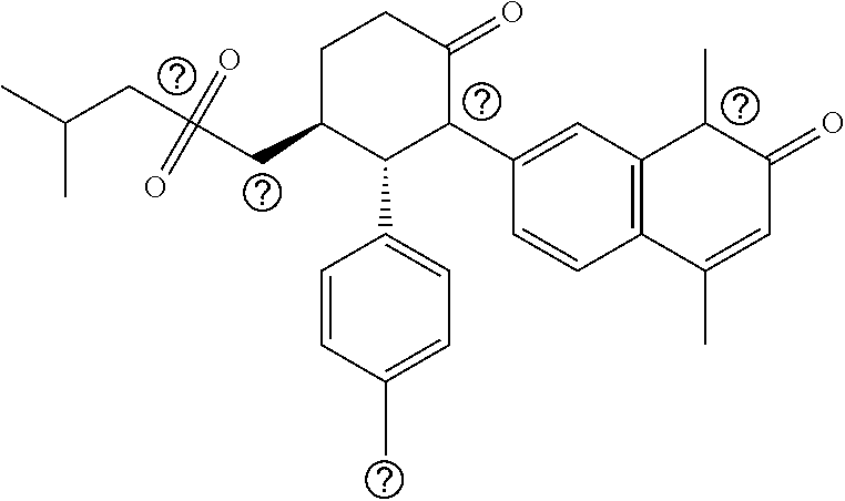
C1=CC(C)=CC=C1C1C(C2=CC3=C(C=C2)C(C)=CC(=O)C3C)C(=O)CCC1CC(CC(C)C)(=O)=O
